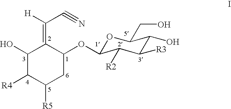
C1(O)C([R4])C([R5])CC(OC2OC(CO)C(O)C([R3])C2[R2])C1=C(C#N)[H]
